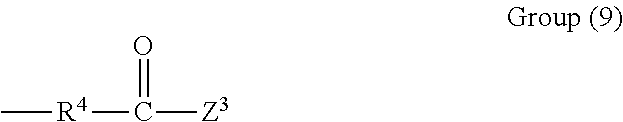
C[R4]C([Z3])=O
